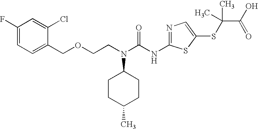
C1(F)=CC=C(COCCN(C(NC2=NC=C(SC(C(O)=O)(C)C)S2)=O)C2CCC(C)CC2)C(Cl)=C1
